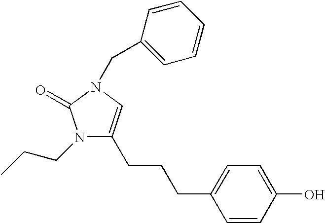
C1(CCCC2=CC=C(O)C=C2)=CN(CC2=CC=CC=C2)C(=O)N1CCC
